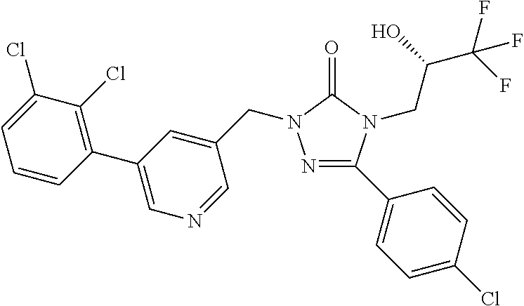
N1=C(C2=CC=C(Cl)C=C2)N(CC(C(F)(F)F)O)C(=O)N1CC1=CC(C2=C(Cl)C(Cl)=CC=C2)=CN=C1
